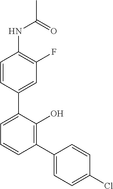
C1=CC(C2=CC=CC(C3=CC=C(Cl)C=C3)=C2O)=CC(F)=C1NC(C)=O
